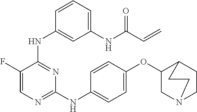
N(C1=NC=C(F)C(NC2=CC(NC(C=C)=O)=CC=C2)=N1)C1=CC=C(OC2CN3CCC2CC3)C=C1
